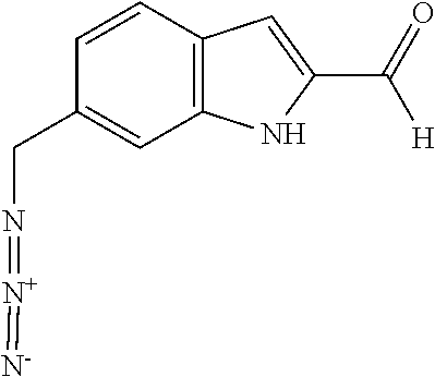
C1=CC2=C(C=C1CN=[N+]=[N-])NC(C(=O)[H])=C2
